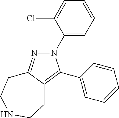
N1(C2=CC=CC=C2Cl)N=C2C(=C1C1=CC=CC=C1)CCNCC2
